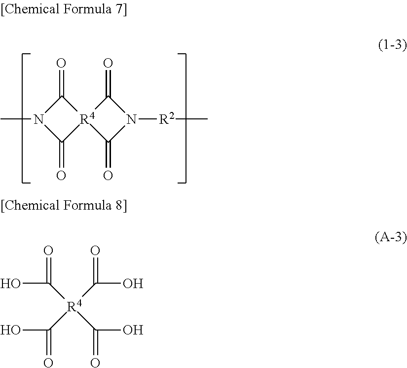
C1(=O)N(C)C(=O)[R4]12C(=O)N([R2]C)C2=O.C([R4](C(O)=O)(C(O)=O)C(O)=O)(O)=O
